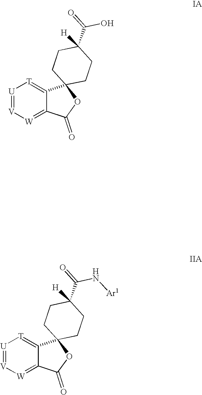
[U]1=[V][W]=C2C(=[T]1)C1(OC2=O)CCC(C(=O)O)([H])CC1.[U]1=[V][W]=C2C(=[T]1)C1(OC2=O)CCC(C(=O)N[Ar1])([H])CC1
